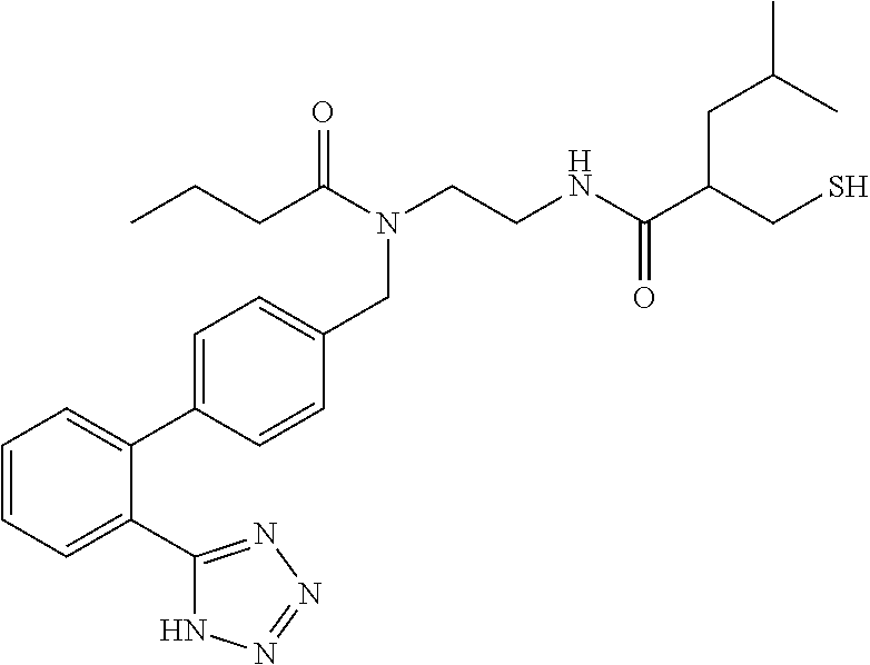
C1=CC=C(C2=NN=NN2)C(C2=CC=C(CN(CCNC(C(CS)CC(C)C)=O)C(CCC)=O)C=C2)=C1
